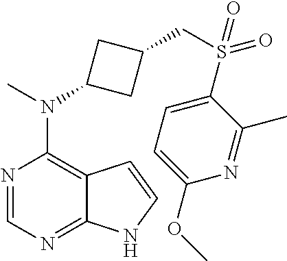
N1=CN=C2C(=C1N(C)C1CC(CS(C3=CC=C(OC)N=C3C)(=O)=O)C1)C=CN2
